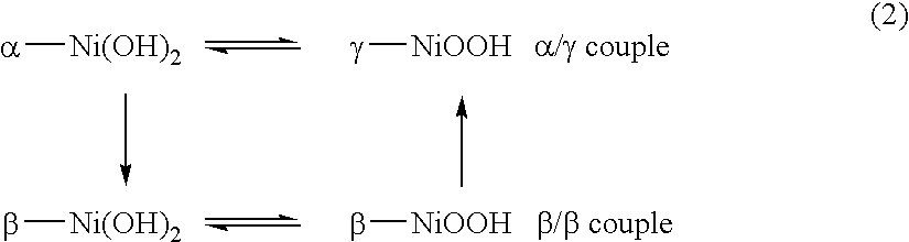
[g][NiOOH].b[NiOOH].[a][Ni(OH)2].b[Ni(OH)2]
